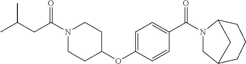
C(C(N1CCC(OC2=CC=C(C(=O)N3CC4CCCC3C4)C=C2)CC1)=O)C(C)C
